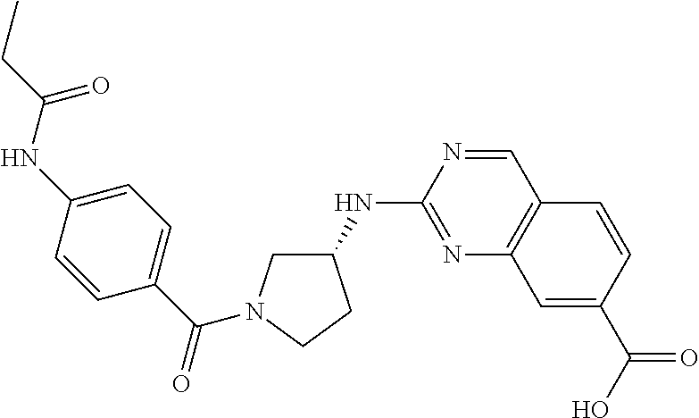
N(C1=NC2=C(C=N1)C=CC(C(O)=O)=C2)C1CN(C(=O)C2=CC=C(NC(CC)=O)C=C2)CC1
